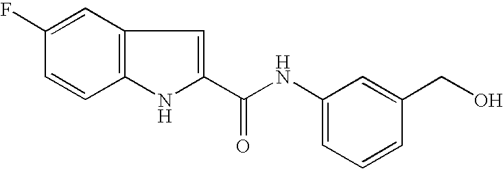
C12=C(NC(C(NC3=CC=CC(CO)=C3)=O)=C1)C=CC(F)=C2
